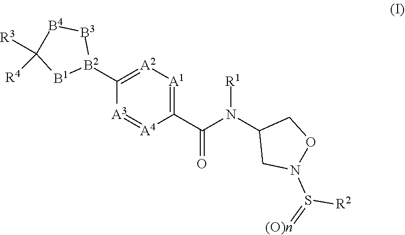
C1(C(N(C2CN(S(=[(O)n])[R2])OC2)[R1])=O)=[A1][A2]=C([B2]2[B3][B4]C([R3])([R4])[B1]2)[A3]=[A4]1
